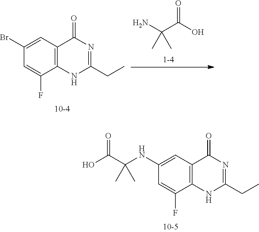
C1(NC(C)(C(=O)O)C)=CC2=C(C(F)=C1)NC(CC)=NC2=O.NC(C(O)=O)(C)C.C1(Br)=CC2=C(C(F)=C1)NC(CC)=NC2=O
